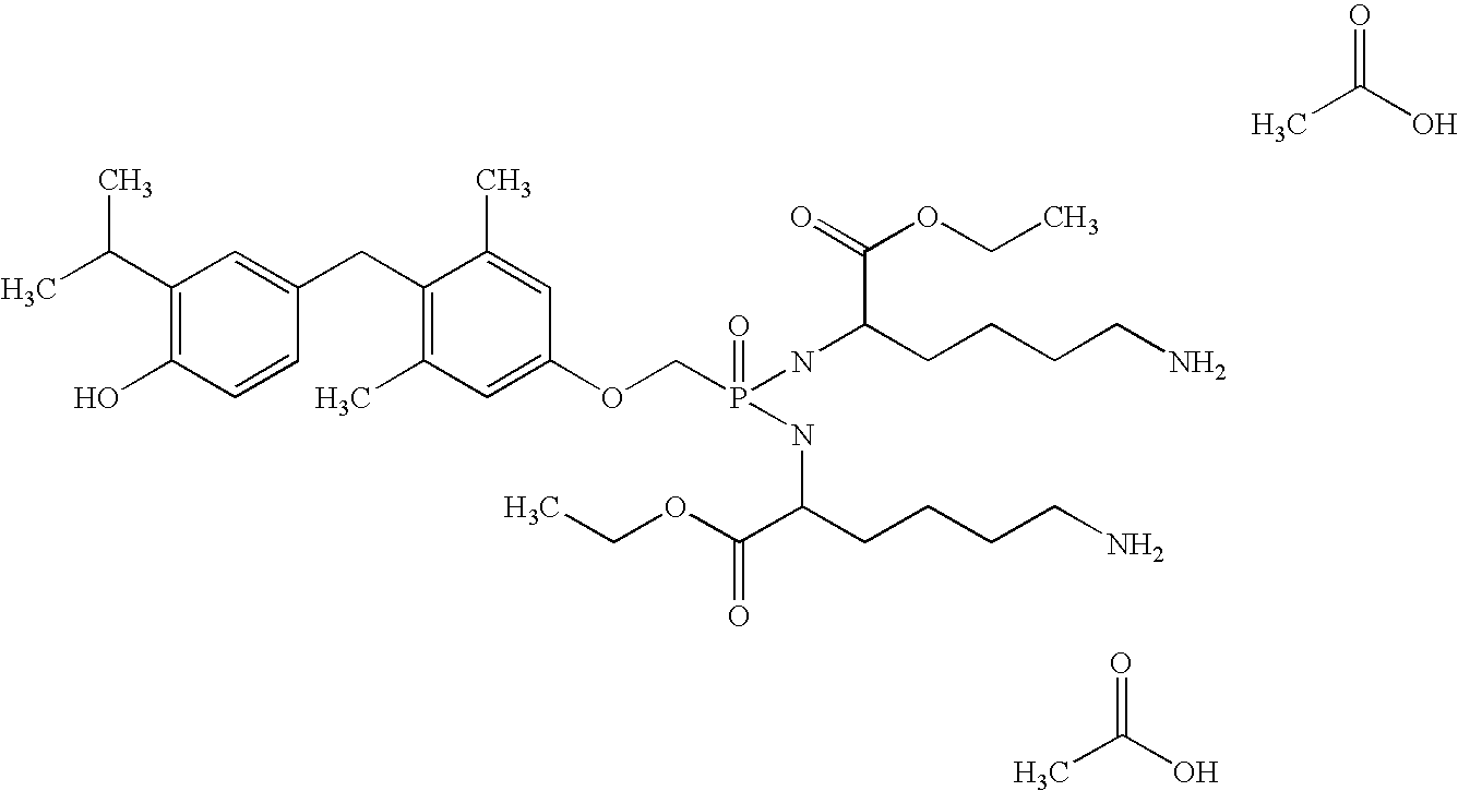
CC(C1=C(O)C=CC(CC2=C(C)C=C(OCP(=O)(NC(C(=O)OCC)CCCCN)NC(CCCCN)C(=O)OCC)C=C2C)=C1)C.CC(O)=O.CC(O)=O
